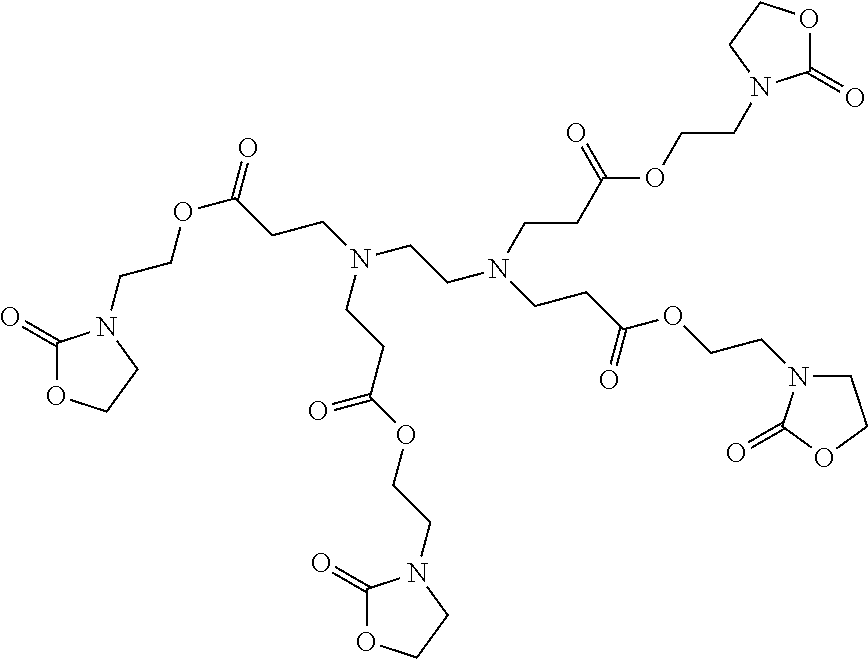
O(C(CCN(CCN(CCC(OCCN1CCOC1=O)=O)CCC(OCCN1C(=O)OCC1)=O)CCC(OCCN1C(=O)OCC1)=O)=O)CCN1C(=O)OCC1
